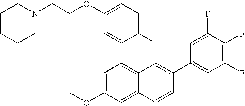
O(C1=C(C2=CC(F)=C(F)C(F)=C2)C=CC2=CC(OC)=CC=C12)C1=CC=C(OCCN2CCCCC2)C=C1
